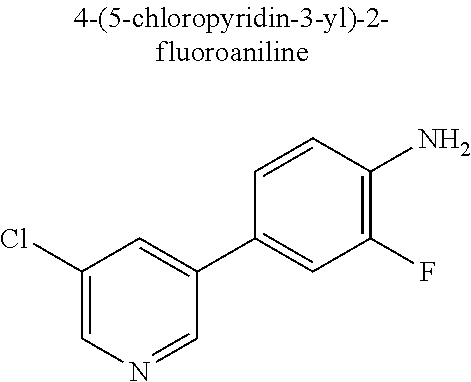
C1(Cl)=CN=CC(C2=CC(F)=C(N)C=C2)=C1
